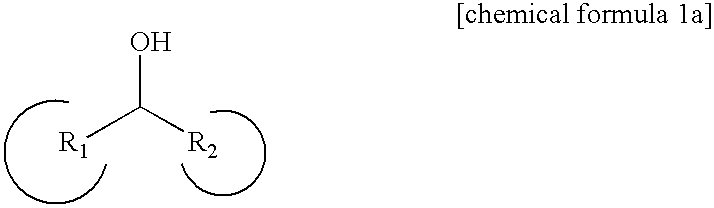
OC([R2])[R1]
